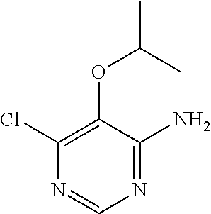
C1(OC(C)C)=C(Cl)N=CN=C1N
